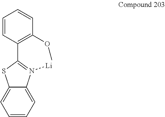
C1=CC=C2C(=C1)SC(C1=C(OC)C=CC=C1)=N2[Li]
